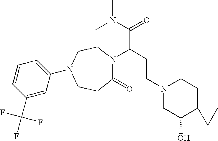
C1(=O)N(C(C(N(C)C)=O)CCN2CC(O)C3(CC2)CC3)CCN(C2=CC=CC(C(F)(F)F)=C2)CC1
